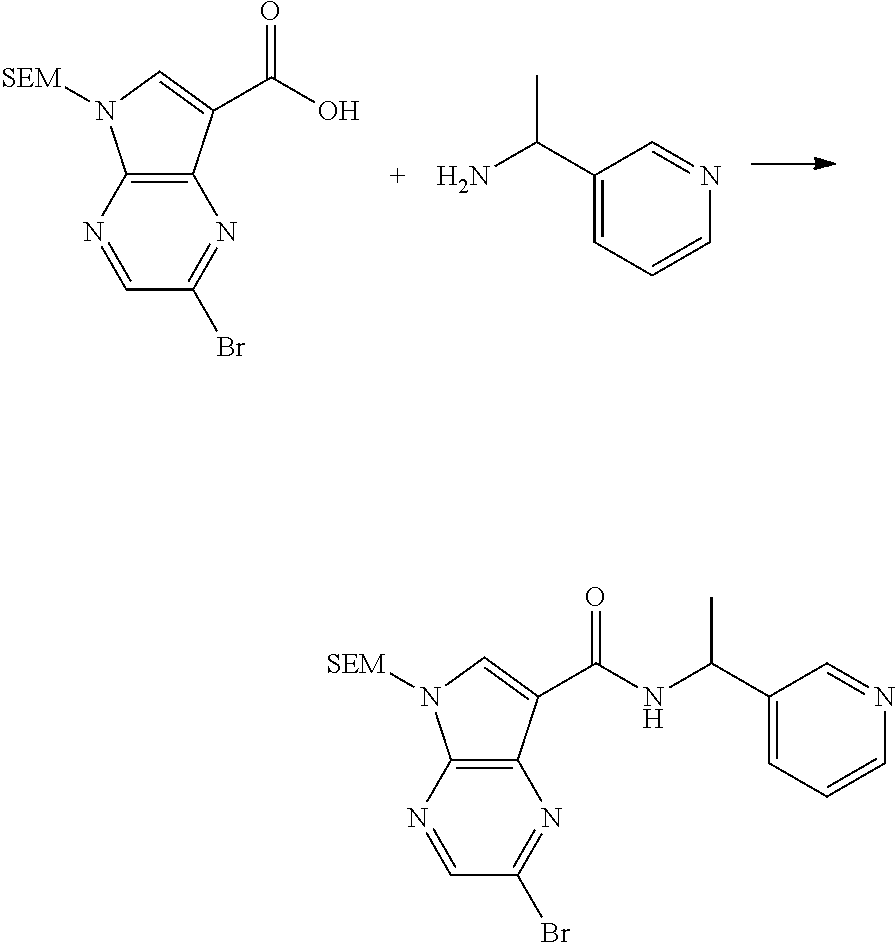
N1=CC(Br)=NC2=C1N([SEM])C=C2C(O)=O.C1(C(N)C)=CC=CN=C1.N1=CC(Br)=NC2=C1N([SEM])C=C2C(NC(C1=CC=CN=C1)C)=O
